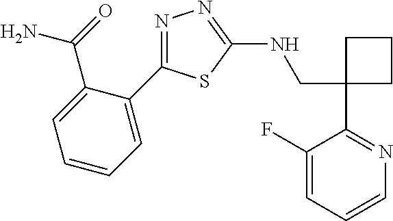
C1(CNC2=NN=C(C3=CC=CC=C3C(=O)N)S2)(C2=NC=CC=C2F)CCC1
